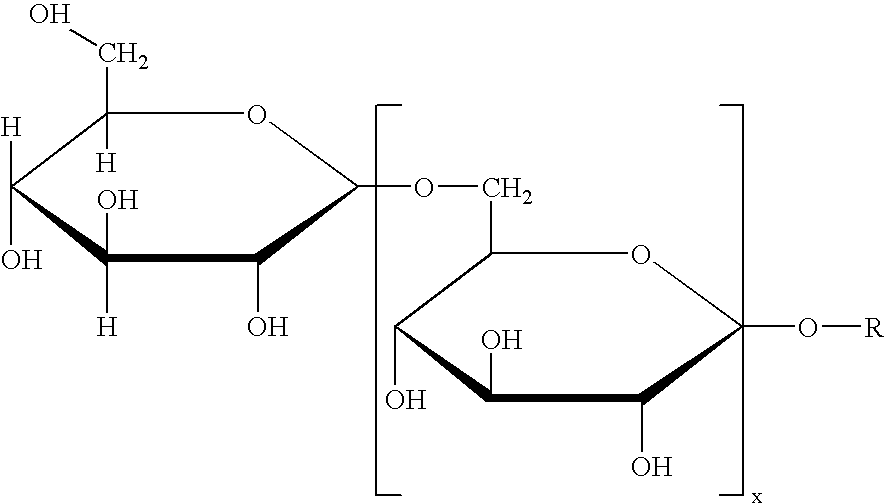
C1(CO)([H])C([H])(O)C([H])(O)C(O)C(OCC2C(O)C(O)C(O)C(O[R])O2)O1
